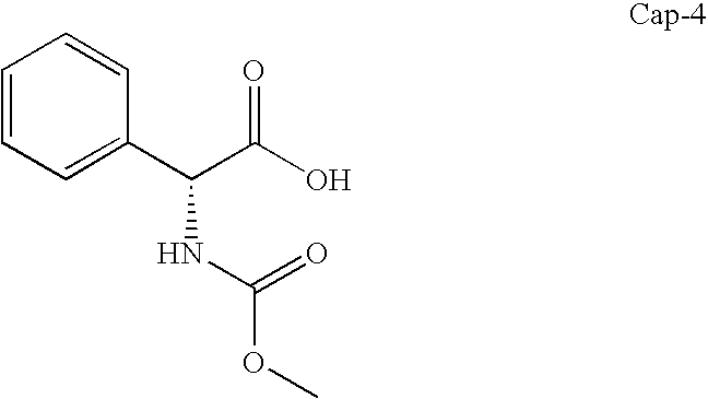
C1=CC=C(C(C(O)=O)NC(OC)=O)C=C1
